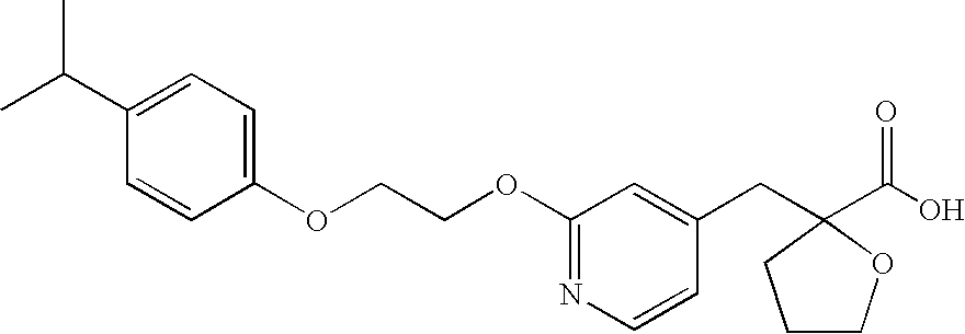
C1(C(C)C)=CC=C(OCCOC2=NC=CC(CC3(C(O)=O)OCCC3)=C2)C=C1
